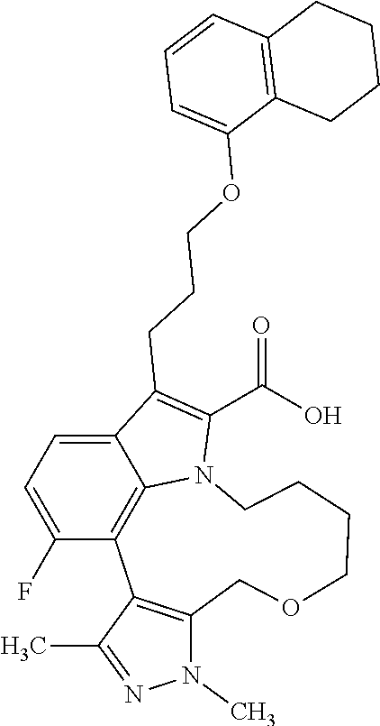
C12=CC=C(F)C3=C1N(C(C(=O)O)=C2CCCOC1=CC=CC2=C1CCCC2)CCCCOCC1=C3C(C)=NN1C
